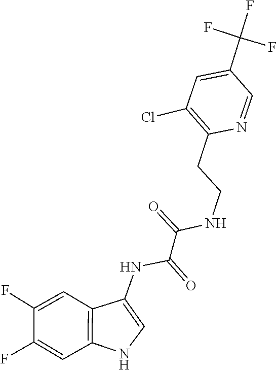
C1=C(C(F)(F)F)C=NC(CCNC(C(NC2=CNC3=C2C=C(F)C(F)=C3)=O)=O)=C1Cl
